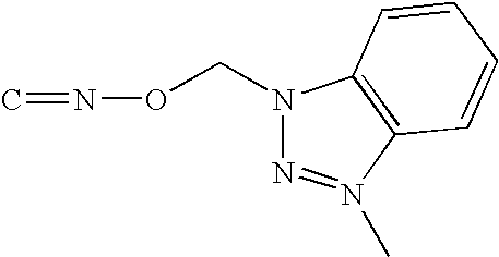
C=NOCN1N=N(C)C2=C1C=CC=C2
